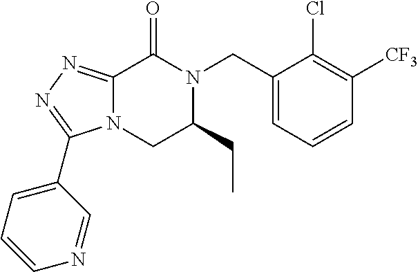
C12=NN=C(C3=CC=CN=C3)N1CC(CC)N(CC1=CC=CC([CF3])=C1Cl)C2=O
